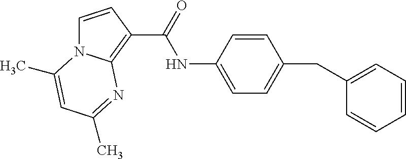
C1=CC(C(=O)NC2=CC=C(CC3=CC=CC=C3)C=C2)=C2N1C(C)=CC(C)=N2
